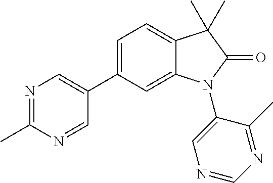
C1=C(C2=CN=C(C)N=C2)C=C2C(=C1)C(C)(C)C(=O)N2C1=CN=CN=C1C
